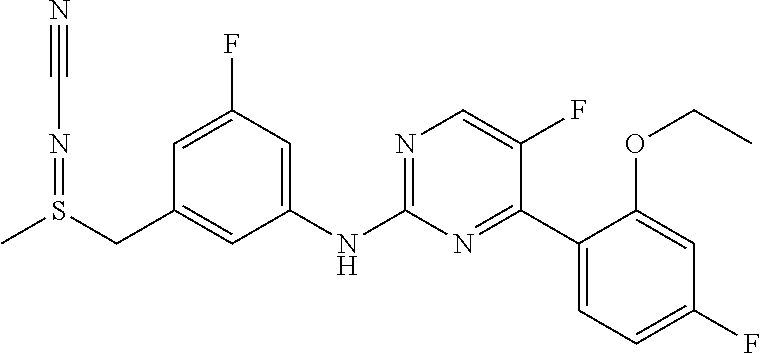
N(C1=NC=C(F)C(C2=CC=C(F)C=C2OCC)=N1)C1=CC(F)=CC(CS(C)=NC#N)=C1
